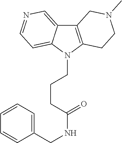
C12=C(N(CCCC(NCC3=CC=CC=C3)=O)C3=CC=NC=C13)CCN(C)C2
